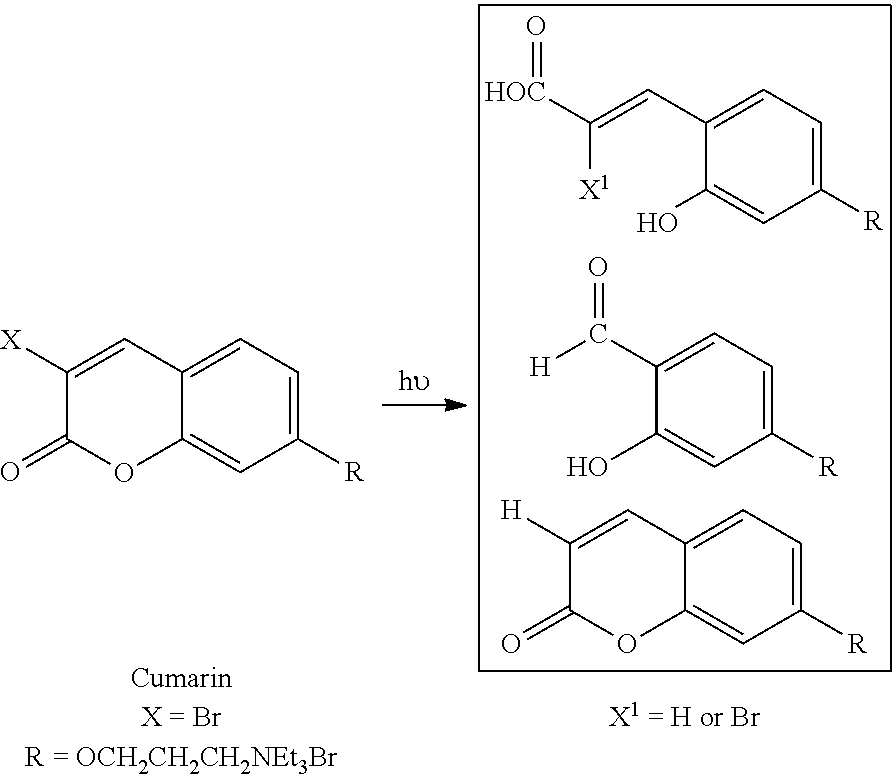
C1([R])=CC=C2C(=C1)OC(=O)C([X])=C2.C1([R])=CC=C(C=C([X1])[HOC]=O)C(O)=C1.C1([R])=CC=C2C(=C1)OC(=O)C([H])=C2.C1([R])=CC=C(C([H])=O)C(O)=C1
